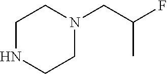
C1NCCN(CC(F)C)C1
